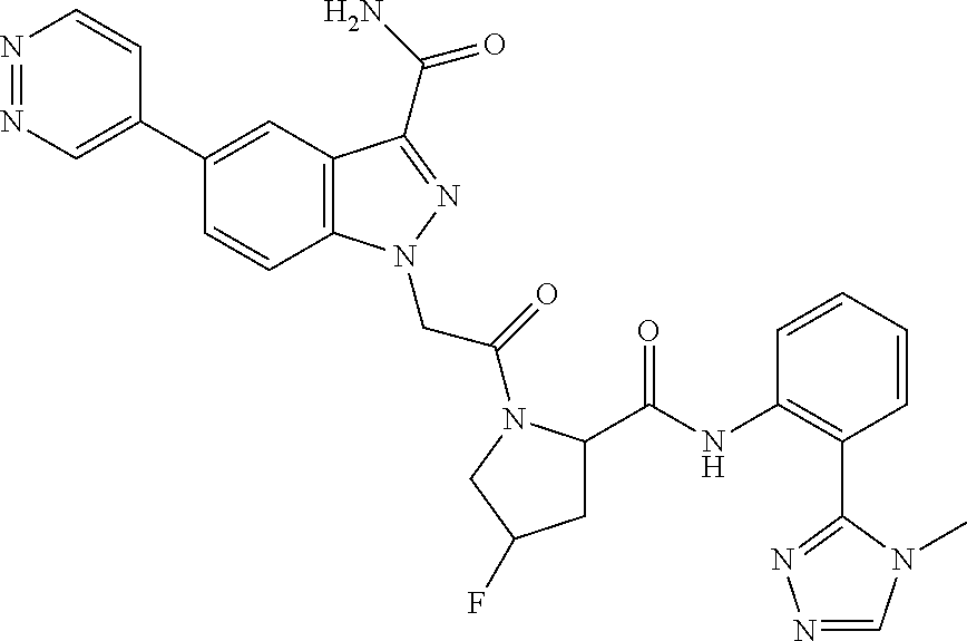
N1=NC=C(C2=CC3=C(C=C2)N(CC(=O)N2C(C(NC4=C(C5=NN=CN5C)C=CC=C4)=O)CC(F)C2)N=C3C(N)=O)C=C1
